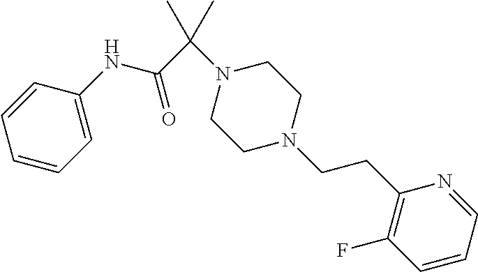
C1=CC=C(NC(C(N2CCN(CCC3=C(F)C=CC=N3)CC2)(C)C)=O)C=C1
